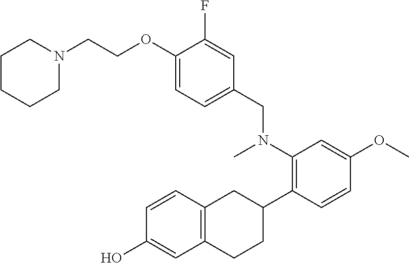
N1(CCOC2=CC=C(CN(C3=C(C4CC5=C(CC4)C=C(O)C=C5)C=CC(OC)=C3)C)C=C2F)CCCCC1
